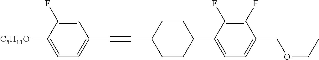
C1=C(F)C([C5H11O])=CC=C1C#CC1CCC(C2=CC=C(COCC)C(F)=C2F)CC1
